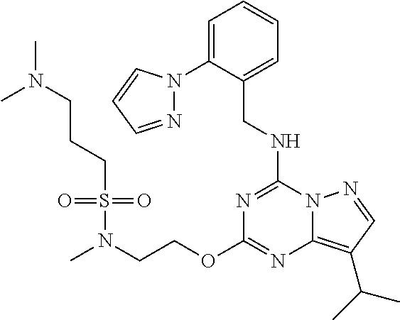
C(NC1=NC(OCCN(C)S(CCCN(C)C)(=O)=O)=NC2=C(C(C)C)C=NN12)C1=CC=CC=C1N1N=CC=C1
